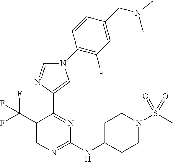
C1=NC(C2=NC(NC3CCN(S(C)(=O)=O)CC3)=NC=C2C(F)(F)F)=CN1C1=C(F)C=C(CN(C)C)C=C1
